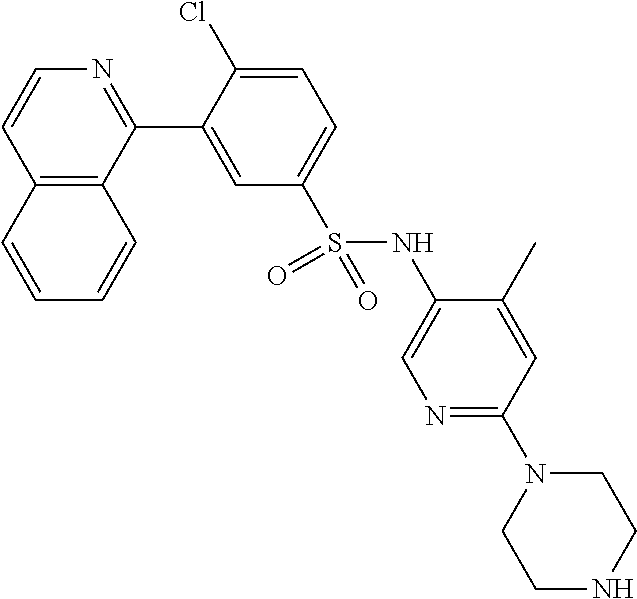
C12=C(C(C3=CC(S(NC4=CN=C(N5CCNCC5)C=C4C)(=O)=O)=CC=C3Cl)=NC=C1)C=CC=C2
